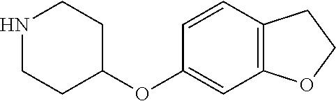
N1CCC(OC2=CC3=C(C=C2)CCO3)CC1
